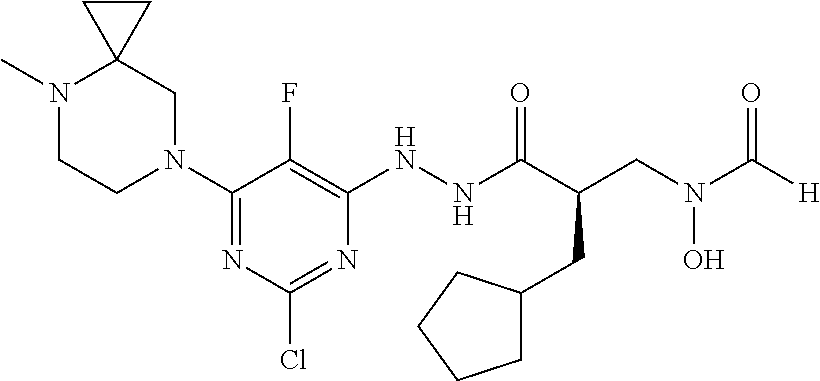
N1(C2=NC(Cl)=NC(NNC(C(CN(C([H])=O)O)CC3CCCC3)=O)=C2F)CC2(N(C)CC1)CC2
